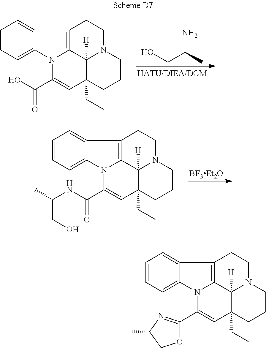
NC(C)CO.C1=CC=C2C(=C1)C1=C3N2C(C(O)=O)=CC2(CC)C3([H])N(CC1)CCC2.C1=CC=C2C(=C1)C1=C3N2C(C(NC(C)CO)=O)=CC2(CC)C3([H])N(CC1)CCC2.C1=CC=C2C(=C1)C1=C3N2C(C2=NC(C)CO2)=CC2(CC)C3([H])N(CC1)CCC2
